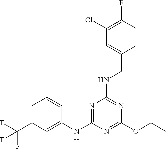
C1=C(C(F)(F)F)C=C(NC2=NC(NCC3=CC(Cl)=C(F)C=C3)=NC(OCC)=N2)C=C1
